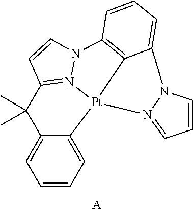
C1=CC=C2C(=C1)C(C)(C)C1=N3N(C=C1)C1=C4[Pt]23N2=CC=CN2C4=CC=C1.[A]
